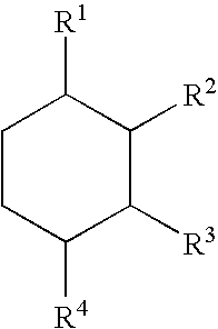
C1CC([R4])C([R3])C([R2])C1[R1]
